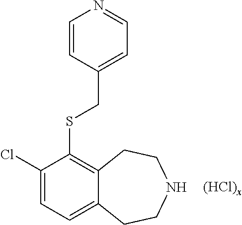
[(HCl)x].C1(Cl)=CC=C2C(=C1SCC1=CC=NC=C1)CCNCC2
